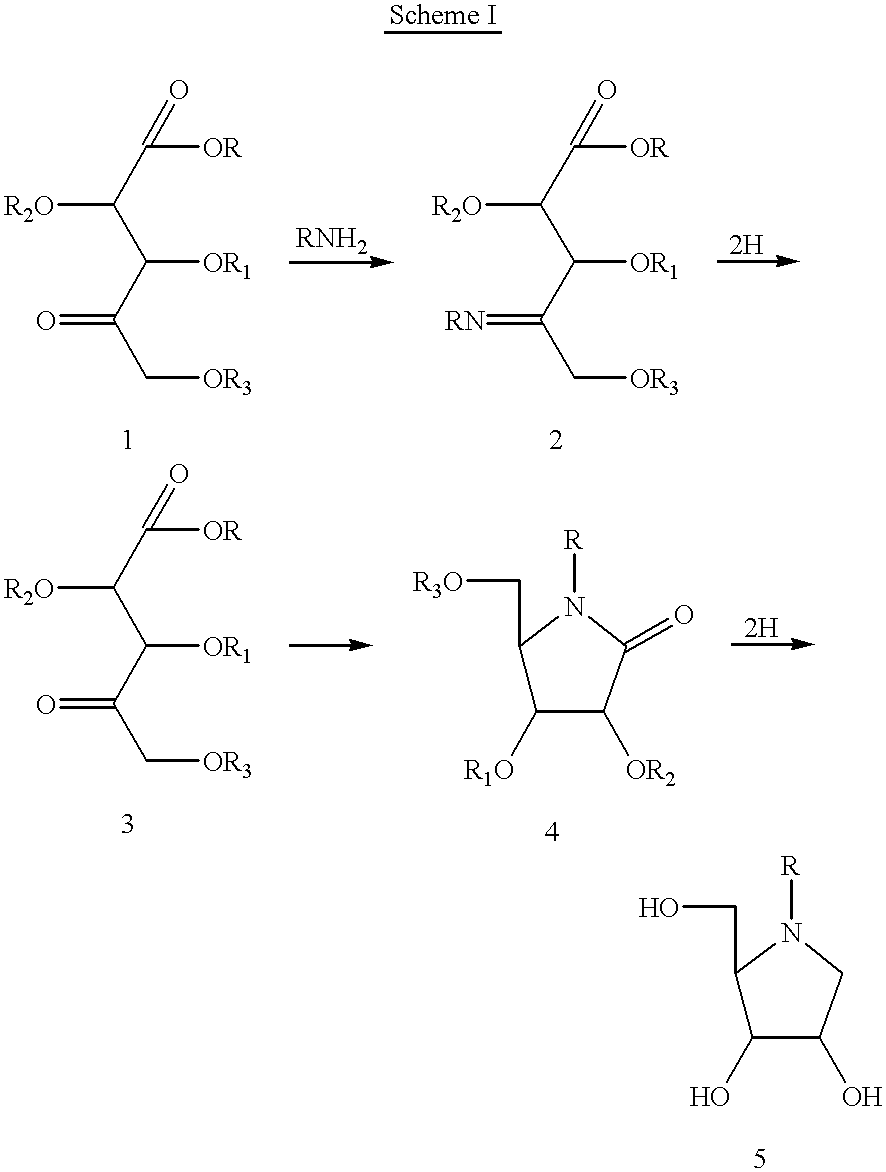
[R2O]C(C([OR])=O)C(C(C[OR3])=O)[OR1].[R2O]C(C([OR])=O)C(C(C[OR3])=[RN])[OR1].[R2O]C(C([OR])=O)C(C(C[OR3])=O)[OR1].C1(C[R3O])C([R1O])C([OR2])C(=O)N1[R].C1(CO)C(O)C(O)CN1[R]
